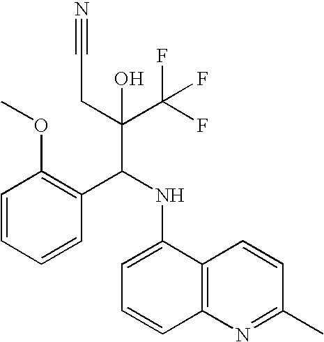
C1=CC=CC(C(NC2=CC=CC3=C2C=CC(C)=N3)C(C(F)(F)F)(CC#N)O)=C1OC
